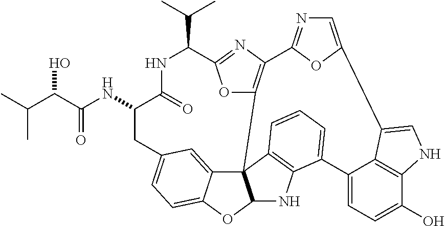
N(C1CC2=CC=C3C(=C2)C24C(O3)NC3=C2C=CC=C3C2=CC=C(O)C3=C2C(=CN3)C2=CN=C(C3=C4OC(=N3)C(C(C)C)NC1=O)O2)C(C(C(C)C)O)=O
